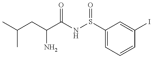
C(CC(N)C(=O)NS(=O)C1=CC=CC(I)=C1)(C)C
